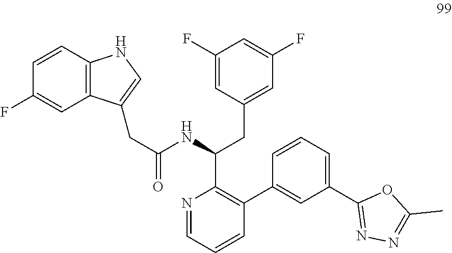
N1=CC=CC(C2=CC(C3=NN=C(C)O3)=CC=C2)=C1C(NC(CC1=CNC2=C1C=C(F)C=C2)=O)CC1=CC(F)=CC(F)=C1
